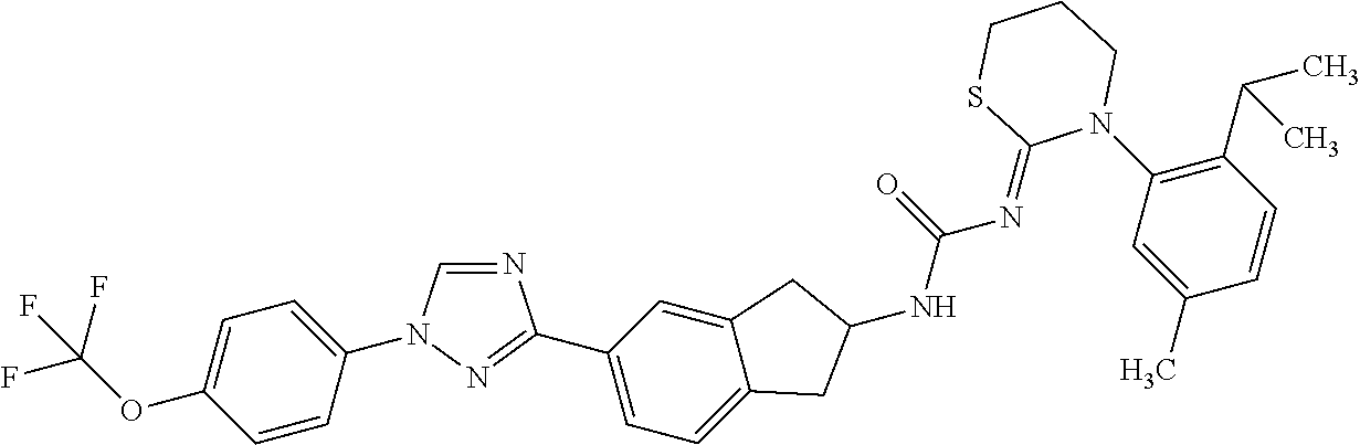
C1=CC(N2C=NC(C3=CC=C4C(=C3)CC(NC(=O)N=C3N(C5=C(C(C)C)C=CC(C)=C5)CCCS3)C4)=N2)=CC=C1OC(F)(F)F
